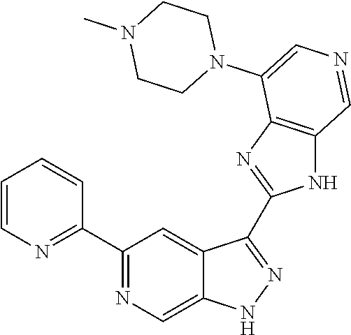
C1(C2=NC=CC=C2)=NC=C2C(=C1)C(C1=NC3=C(N1)C=NC=C3N1CCN(C)CC1)=NN2
